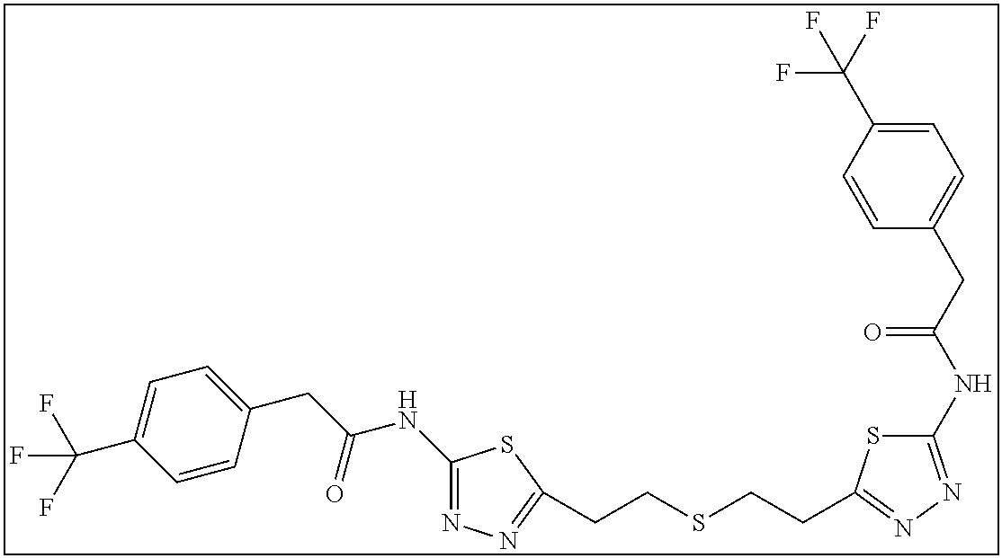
C1(NC(CC2=CC=C(C(F)(F)F)C=C2)=O)=NN=C(CCSCCC2=NN=C(NC(CC3=CC=C(C(F)(F)F)C=C3)=O)S2)S1
